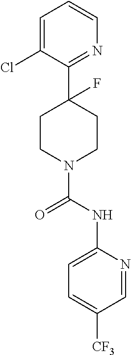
C1=C(Cl)C(C2(F)CCN(C(NC3=CC=C([CF3])C=N3)=O)CC2)=NC=C1
